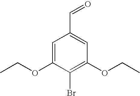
C1=C(OCC)C(Br)=C(OCC)C=C1C=O
